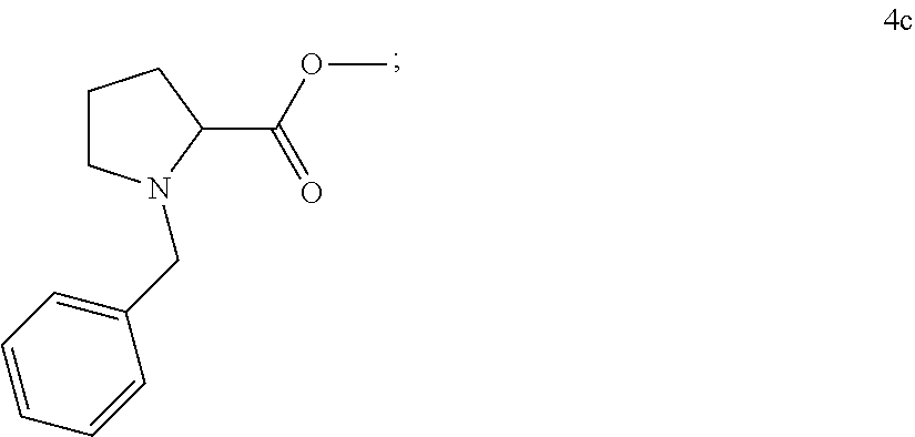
C1CN(CC2=CC=CC=C2)C(C(OC)=O)C1
